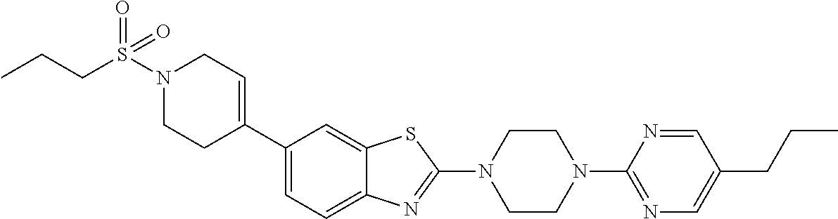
C1(C2=CCN(S(CCC)(=O)=O)CC2)=CC=C2C(=C1)SC(N1CCN(C3=NC=C(CCC)C=N3)CC1)=N2
